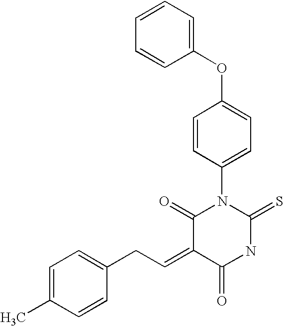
O=C1C(=CCC2=CC=C(C)C=C2)C(=O)N(C2=CC=C(OC3=CC=CC=C3)C=C2)C(=S)N1
